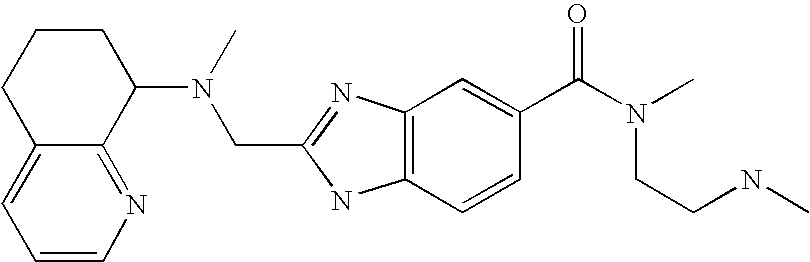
C12=CC=CN=C1C(N(C)CC1=NC3=C(N1)C=CC(C(N(CCNC)C)=O)=C3)CCC2
